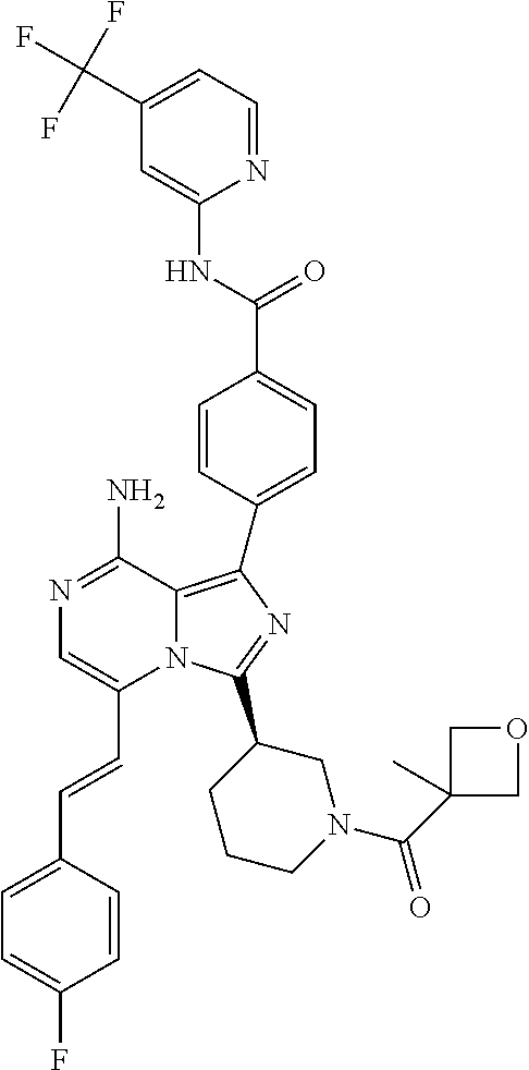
N1=C(N)C2=C(C3=CC=C(C(NC4=CC(C(F)(F)F)=CC=N4)=O)C=C3)N=C(C3CCCN(C(C4(C)COC4)=O)C3)N2C(C=CC2=CC=C(F)C=C2)=C1
